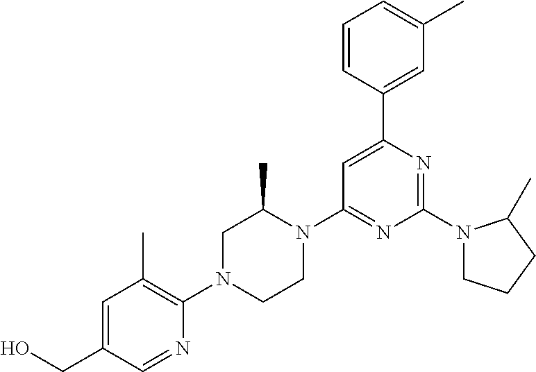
OCC1=CC(C)=C(N2CCN(C3=NC(N4CCCC4C)=NC(C4=CC(C)=CC=C4)=C3)C(C)C2)N=C1
